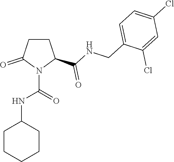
C1CC(C(NCC2=CC=C(Cl)C=C2Cl)=O)N(C(=O)NC2CCCCC2)C1=O
